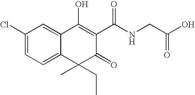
C1(Cl)=CC=C2C(=C1)C(O)=C(C(NCC(O)=O)=O)C(=O)C2(C)CC
